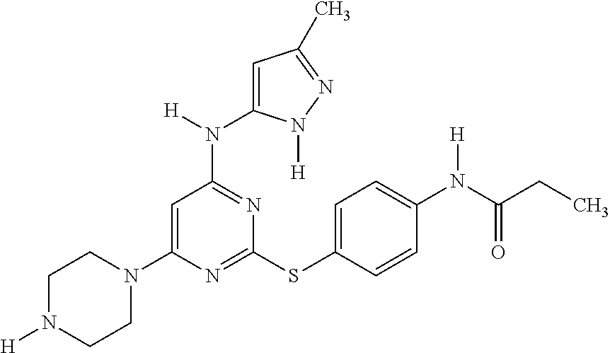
N1=C(SC2=CC=C(N(C(CC)=O)[H])C=C2)N=C(N(C2=CC(C)=NN2[H])[H])C=C1N1CCN([H])CC1
